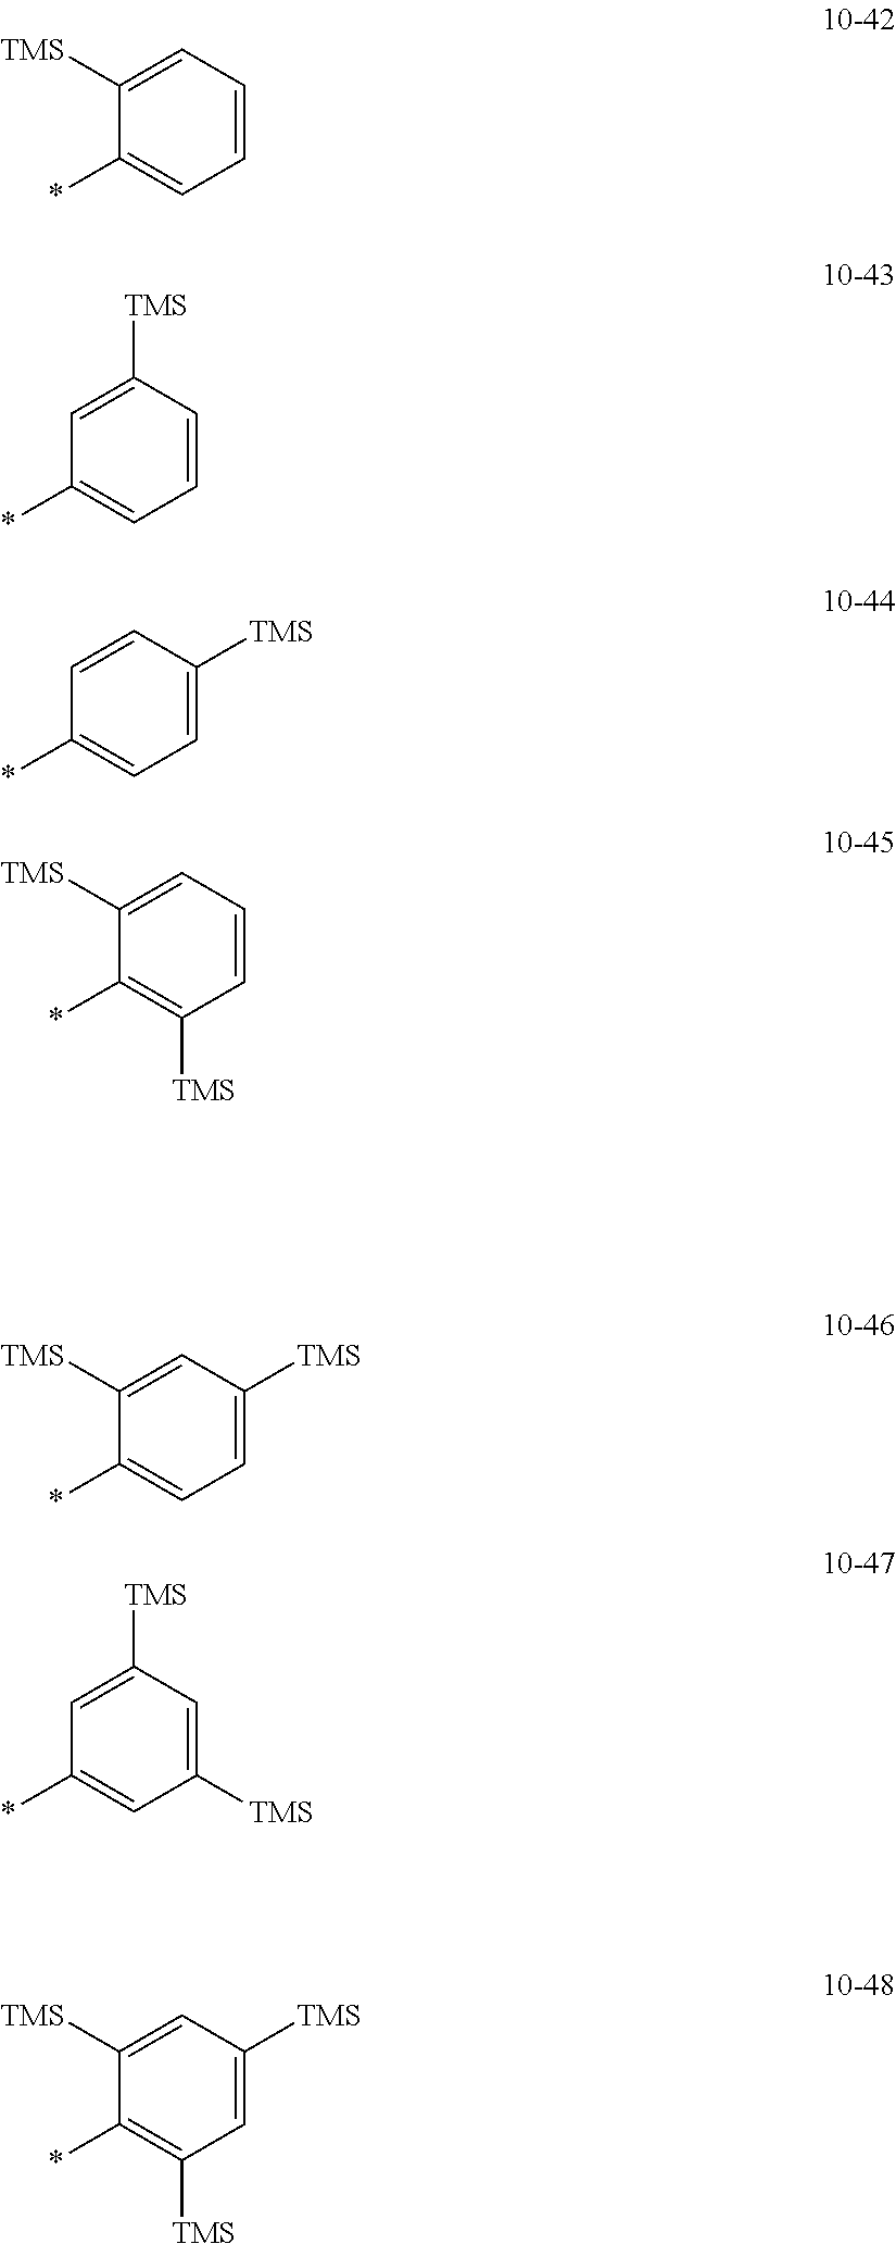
C1=CC=C([TMS])C(*)=C1.C1=CC([TMS])=CC(*)=C1.C1=C([TMS])C=CC(*)=C1.C1=CC=C([TMS])C(*)=C1[TMS].C1([TMS])=CC([TMS])=CC(*)=C1.C1=C([TMS])C=C([TMS])C(*)=C1[TMS].C1=C([TMS])C=C([TMS])C(*)=C1
